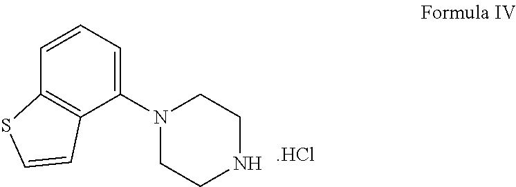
C1=CC=C(N2CCNCC2)C2=C1SC=C2.[.HCl]
